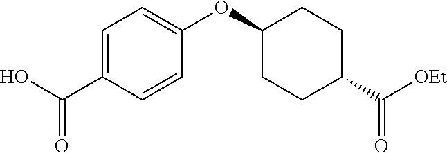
OC(=O)C1=CC=C(OC2CCC(C(=O)[OEt])CC2)C=C1
